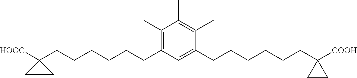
C1(C)=C(CCCCCCC2([HOOC])CC2)C=C(CCCCCCC2([COOH])CC2)C(C)=C1C
